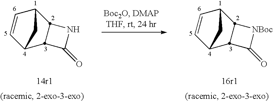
C1=CC2CC1C1C(=O)NC21.C1=CC2CC1C1C(=O)[NBoc]C21
